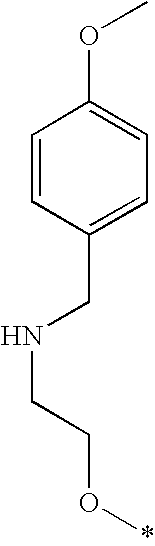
N(CCO*)CC1=CC=C(OC)C=C1
